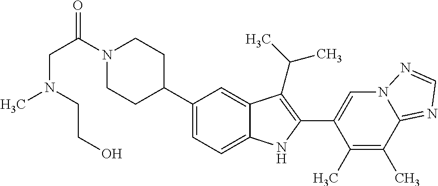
N1(C(CN(C)CCO)=O)CCC(C2=CC=C3C(=C2)C(C(C)C)=C(C2=CN4C(=NC=N4)C(C)=C2C)N3)CC1
